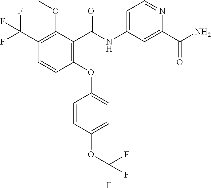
C1(OC2=CC=C(OC(F)(F)F)C=C2)=C(C(NC2=CC=NC(C(N)=O)=C2)=O)C(OC)=C(C(F)(F)F)C=C1
